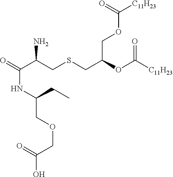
C(C(CSCC(COC([C11H23])=O)OC([C11H23])=O)N)(=O)NC(COCC(O)=O)CC
